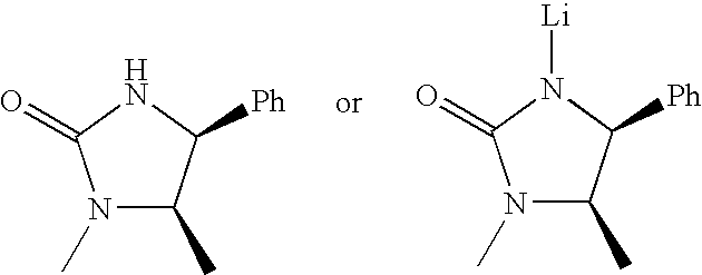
N1(C)C(C)C([Ph])NC1=O.N1(C)C(C)C([Ph])N([Li])C1=O
